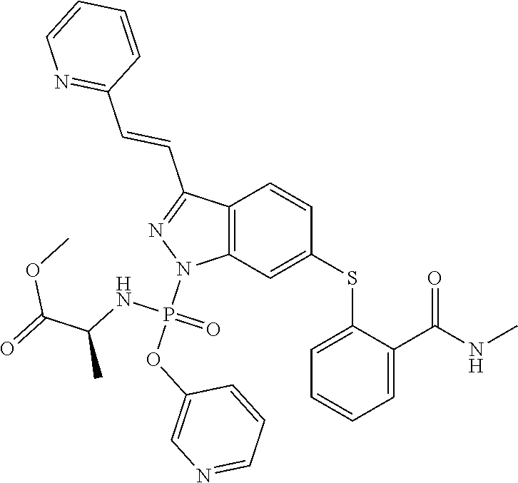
C1(SC2=CC3=C(C=C2)C(C=CC2=NC=CC=C2)=NN3P(OC2=CN=CC=C2)(NC(C)C(=O)OC)=O)=CC=CC=C1C(NC)=O
